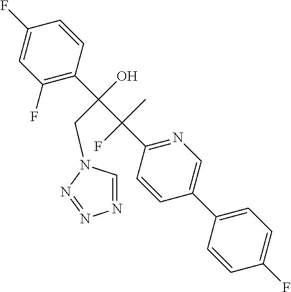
C1(C2=CN=C(C(C(C3=C(F)C=C(F)C=C3)(O)CN3C=NN=N3)(C)F)C=C2)=CC=C(F)C=C1
